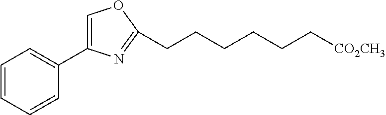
C1=CC=CC(C2=COC(CCCCCC[CO2CH3])=N2)=C1
